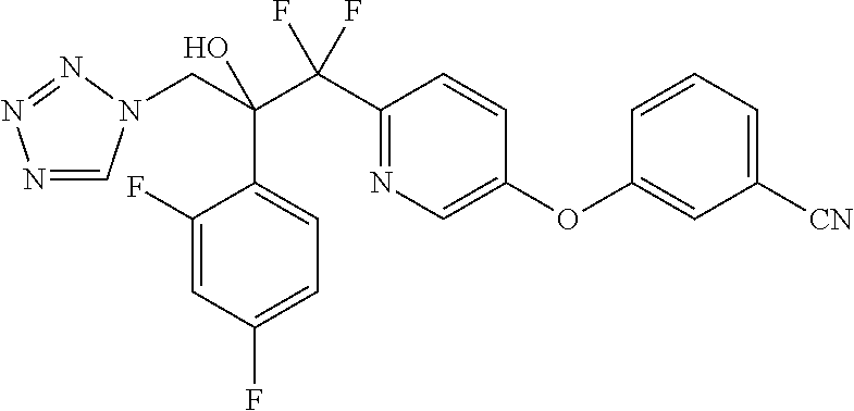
N1=CN(CC(C(C2=NC=C(OC3=CC([CN])=CC=C3)C=C2)(F)F)(O)C2=CC=C(F)C=C2F)N=N1
